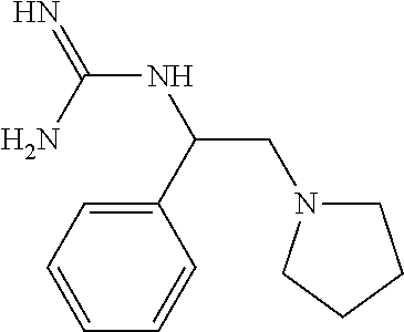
N(C(=N)N)C(CN1CCCC1)C1=CC=CC=C1
